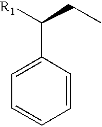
C1=C(C([R1])CC)C=CC=C1
